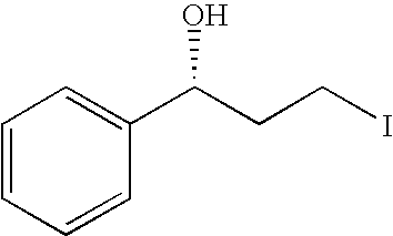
C1=CC=CC(C(CCI)O)=C1
